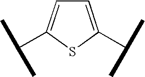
C1=C(C(C)C)SC(C(C)C)=C1
